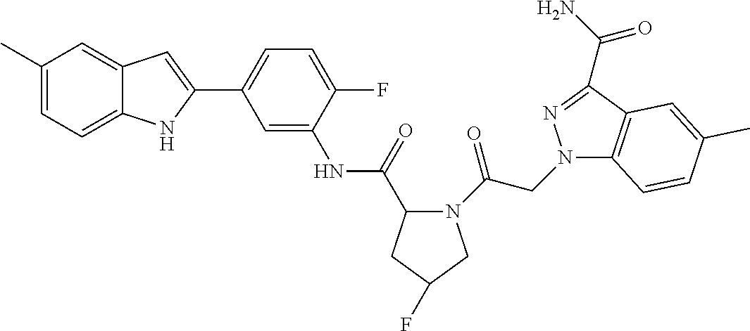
C1(C)=CC=C2C(=C1)C=C(C1=CC=C(F)C(NC(C3N(C(CN4C5=C(C(C(N)=O)=N4)C=C(C)C=C5)=O)CC(F)C3)=O)=C1)N2
